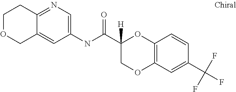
C1(NC(C2([H])COC3=C(O2)C=CC(C(F)(F)F)=C3)=O)=CN=C2C(=C1)COCC2
